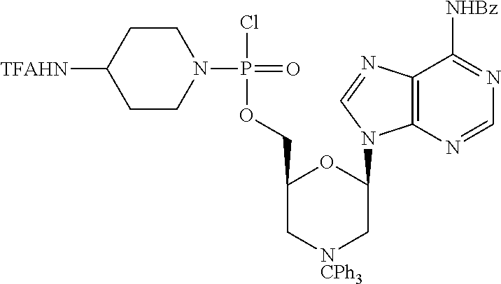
[TFAHN]C1CCN(P(=O)(Cl)OCC2C[NCPh3]CC(N3C4=C(C([NHBz])=NC=N4)N=C3)O2)CC1
